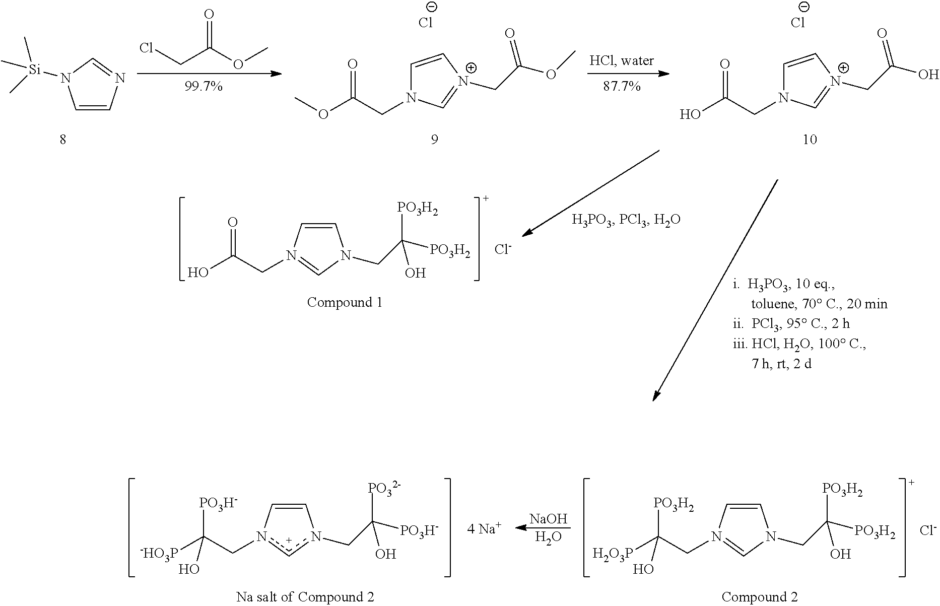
C1=CN=CN1[Si](C)(C)C.C(C(OC)=O)Cl.O(C(CN1C=C[N+](CC(OC)=O)=C1)=O)C.[Cl-].OC(CN1C=C[N+](CC(O)=O)=C1)=O.[Cl-].OC(CN1=CN(CC([PO3H2])(O)[PO3H2])C=C1)=O.[Cl-].[H2O3P]C(CN1=CN(CC([PO3H2])(O)[PO3H2])C=C1)([PO3H2])O.[Cl-].[NaOH].O.[-HO3P]C(Cn1cn(CC([PO3H-])(O)[PO32-])C=C1)([PO3H-])O
